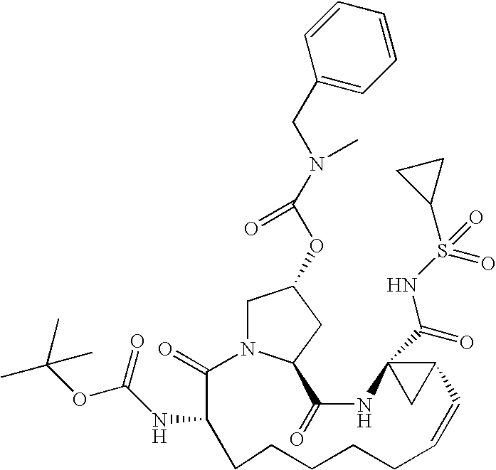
C1N2C(CC1OC(N(CC1=CC=CC=C1)C)=O)C(=O)NC1(C(=O)NS(C3CC3)(=O)=O)CC1C=CCCCCCC(NC(OC(C)(C)C)=O)C2=O
